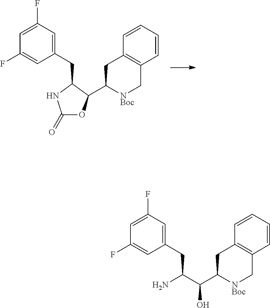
C1=CC=CC2=C1CC(C1OC(=O)NC1CC1=CC(F)=CC(F)=C1)[NBoc]C2.C1=CC=CC2=C1CC(C(C(N)CC1=CC(F)=CC(F)=C1)O)[NBoc]C2
